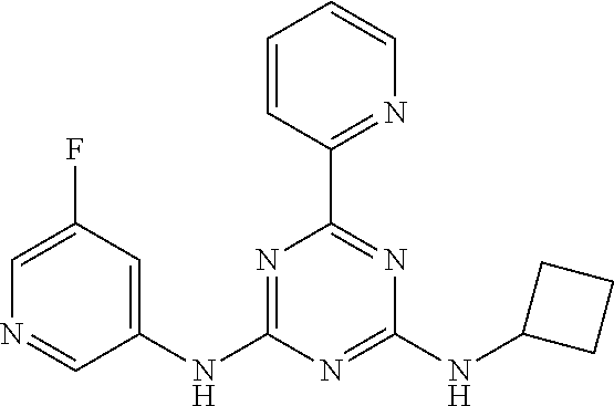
C1=CC(C2=NC(NC3CCC3)=NC(NC3=CC(F)=CN=C3)=N2)=NC=C1
